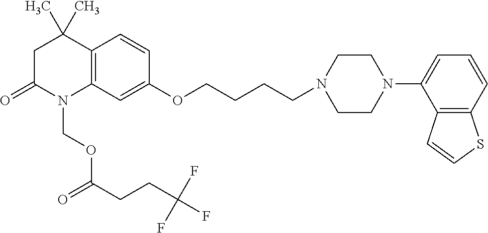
C12=C(C=C(OCCCCN3CCN(C4=CC=CC5=C4C=CS5)CC3)C=C1)N(COC(=O)CCC(F)(F)F)C(=O)CC2(C)C
